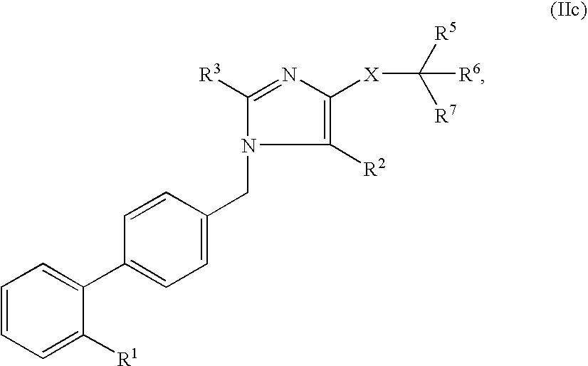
C1([R2])=C([X]C([R5])([R7])[R6])N=C([R3])N1CC1=CC=C(C2=CC=CC=C2[R1])C=C1
